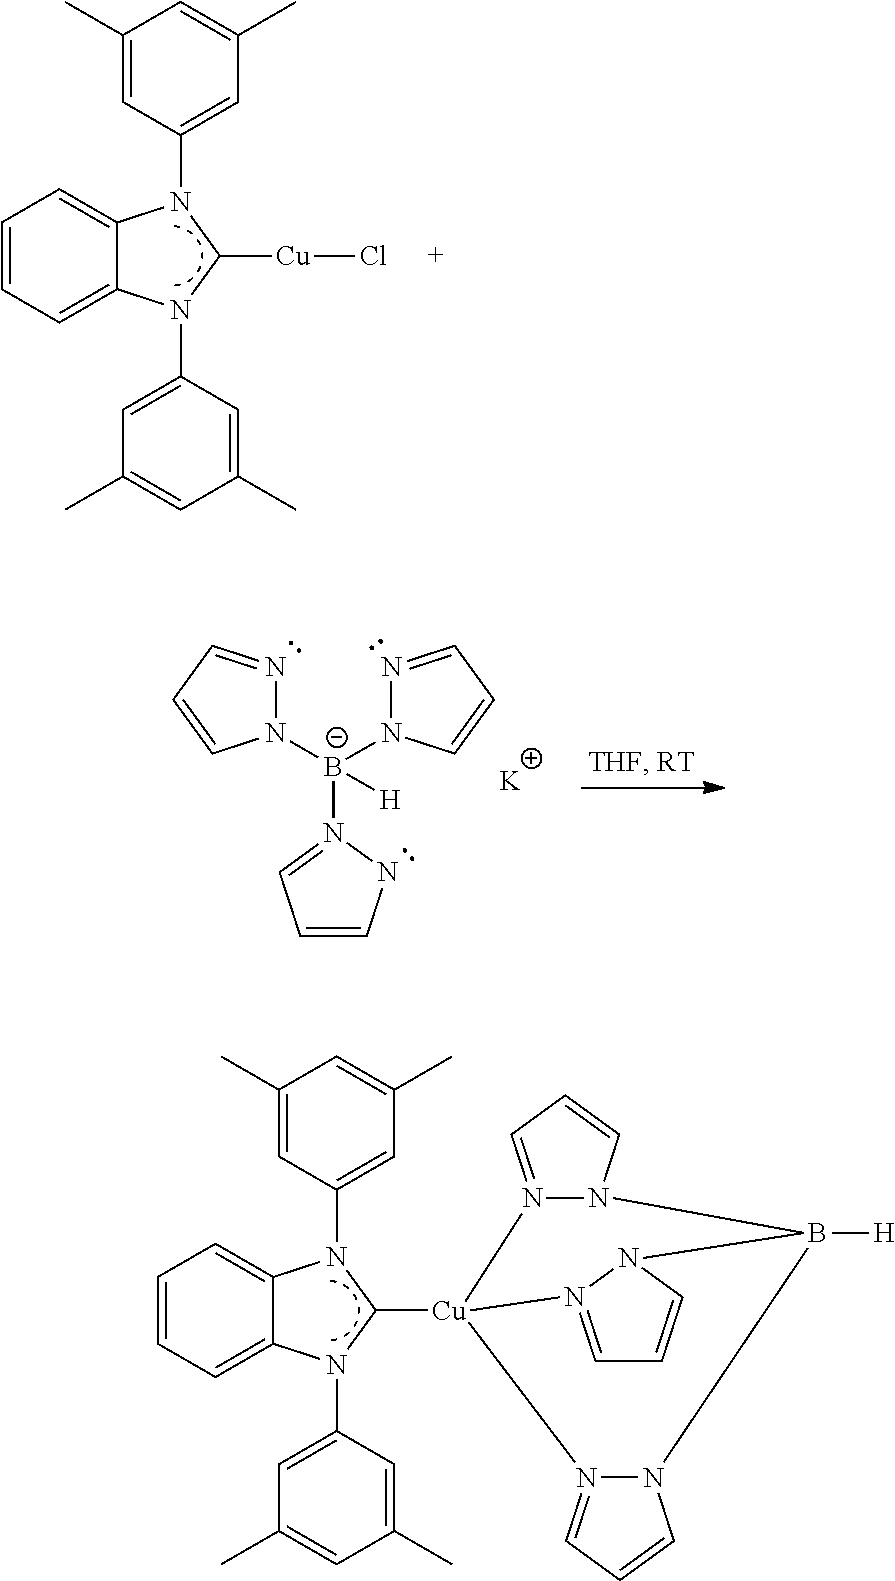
C1(C)=CC(N2C3=CC=CC=C3N(C3=CC(C)=CC(C)=C3)C2[Cu]Cl)=CC(C)=C1.C1(C)=CC(N2C3=CC=CC=C3N(C3=CC(C)=CC(C)=C3)C2[Cu]23N4=CC=CN4B([H])(N4N2=CC=C4)N2C=CC=N32)=CC(C)=C1.N1=CC=CN1[B-](N1N=CC=C1)(N1=CC=CN1)[H].[K]
